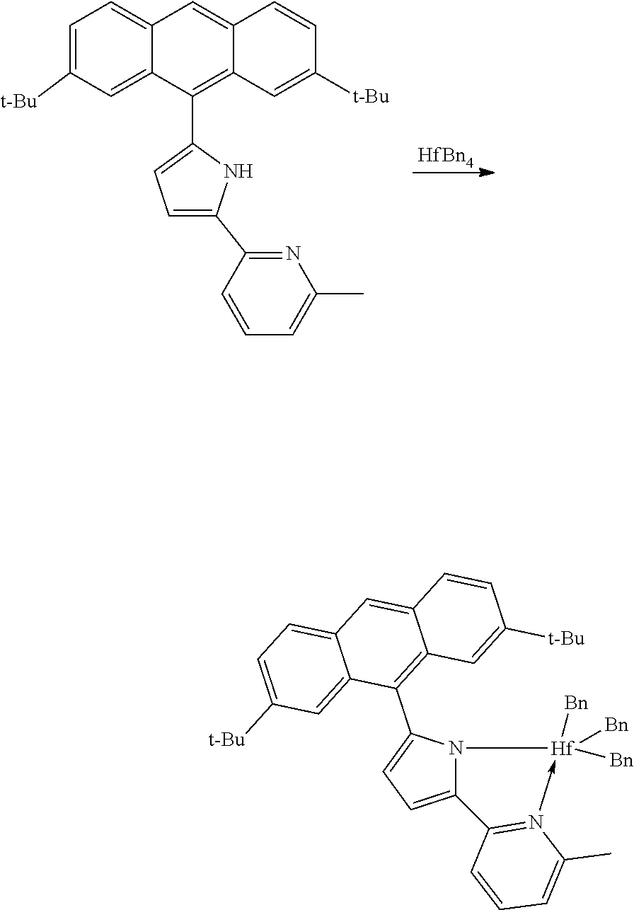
C12=CC([t-Bu])=CC=C1C=C1C=CC([t-Bu])=CC1=C2C1=CC=C(C2=NC(C)=CC=C2)N1.[HfBn4].C12=CC=C(C3=C4C(=CC5=CC=C([t-Bu])C=C35)C=CC([t-Bu])=C4)N1[Hf]([Bn])([Bn])([Bn])-N1=C2C=CC=C1C
